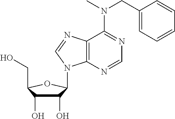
C1(O)C(O)C(CO)OC1N1C2=C(N=C1)C(N(CC1=CC=CC=C1)C)=NC=N2
